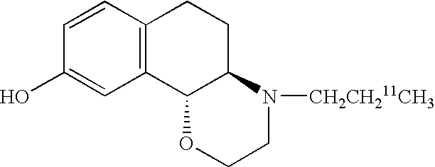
C12=C(C=CC(O)=C1)CCC1C2OCCN1[CH2CH211CH3]
